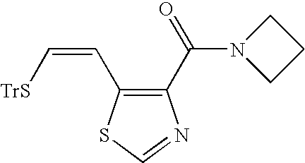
C1(C(N2CCC2)=O)=C(C=C[TrS])SC=N1
